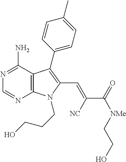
N1=C(N)C2=C(N=C1)N(CCCO)C(C=C([NC])C(=O)[NMe]CCO)=C2C1=CC=C(C)C=C1
